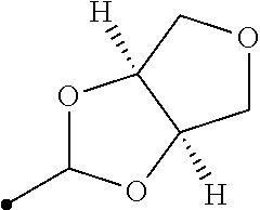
CC1OC2([H])C([H])(O1)COC2
